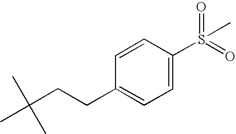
C1=C(S(=O)(=O)C)C=CC(CCC(C)(C)C)=C1
